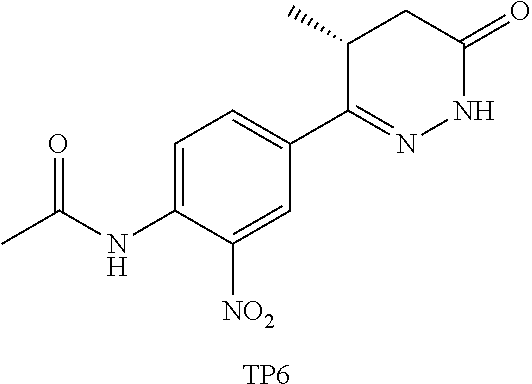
C1=C(NC(C)=O)C([NO2])=CC(C2=NNC(=O)CC2C)=C1.[TP6]
